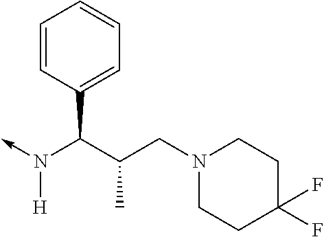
C(N(->C)[H])(C1=CC=CC=C1)C(CN1CCC(F)(F)CC1)C
